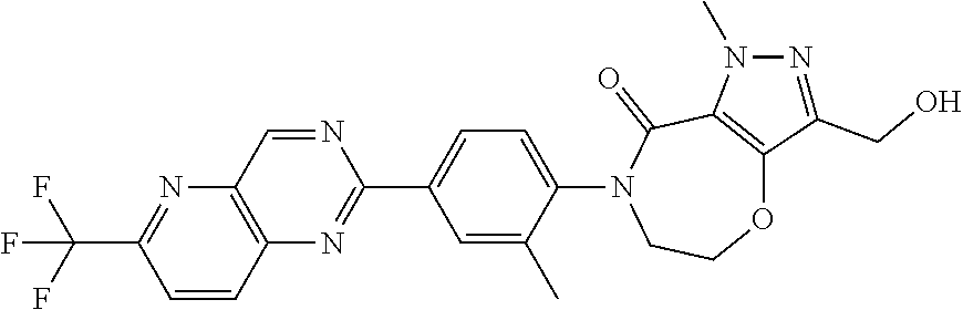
C1=CC2=C(N=C1C(F)(F)F)C=NC(C1=CC=C(N3CCOC4=C(C3=O)N(C)N=C4CO)C(C)=C1)=N2
